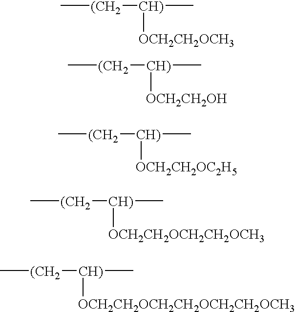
C[(CH2][CH)](C)[OCH2CH2OCH3].C[(CH2][CH)](C)[OCH2CH2OH].C[(CH2][CH)](C)[OCH2CH2OC2H5].C[(CH2][CH)](C)[OCH2CH2OCH2CH2OCH3].C[(CH2][CH)](C)[OCH2CH2OCH2CH2OCH2CH2OCH3]
